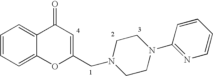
C1=CC=C2C(=C1)C(=O)C=C(CN1CCN(C3=NC=CC=C3)CC1)O2
